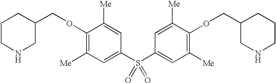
C1(OCC2CCCNC2)=C([Me])C=C(S(C2=CC([Me])=C(OCC3CNCCC3)C([Me])=C2)(=O)=O)C=C1[Me]
